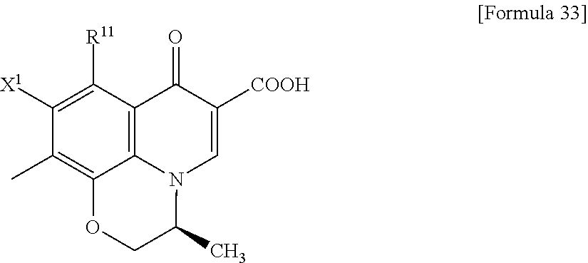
C1([X1])=C([R11])C2=C3C(=C1C)OCC(C)N3C=C([COOH])C2=O
